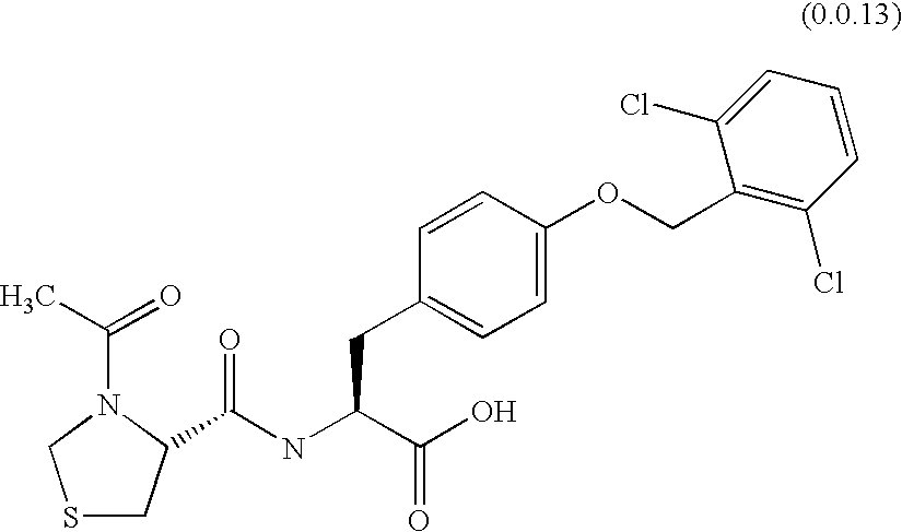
C(N1CSCC1C(NC(C(O)=O)CC1=CC=C(OCC2=C(Cl)C=CC=C2Cl)C=C1)=O)(C)=O
